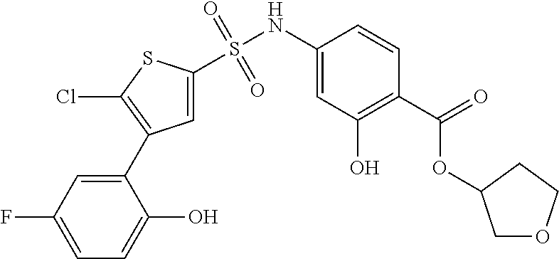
C1(NS(=O)(=O)C2=CC(C3=CC(F)=CC=C3O)=C(Cl)S2)=CC(O)=C(C(OC2COCC2)=O)C=C1
